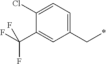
C1(C*)=CC=C(Cl)C(C(F)(F)F)=C1
